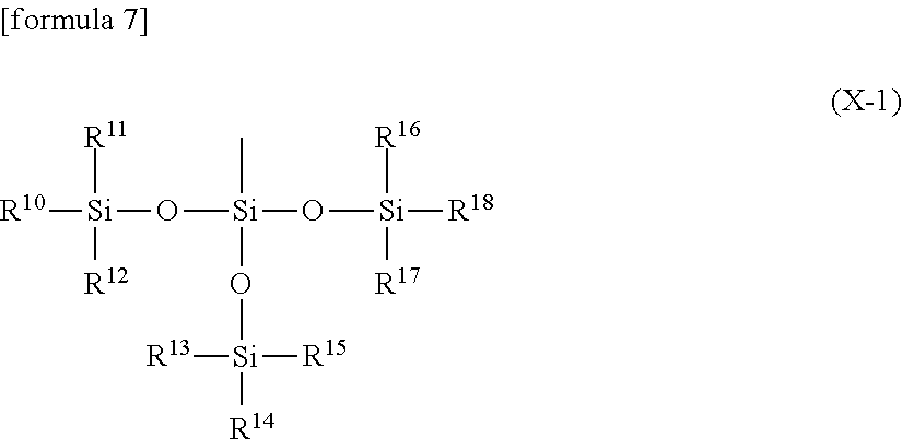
[R11][Si]([R10])([R12])O[Si](C)(O[Si]([R13])([R15])[R14])O[Si]([R16])([R17])[R18]
